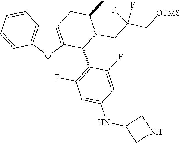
C12=C(OC3=C1C=CC=C3)C(C1=C(F)C=C(NC3CNC3)C=C1F)N(CC(C[OTMS])(F)F)C(C)C2
